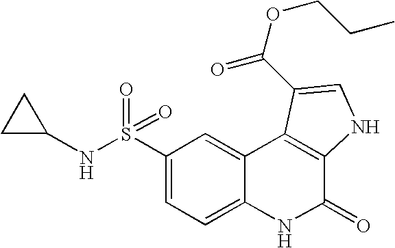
N(S(C1=CC=C2C(=C1)C1=C(C(=O)N2)NC=C1C(OCCC)=O)(=O)=O)C1CC1
